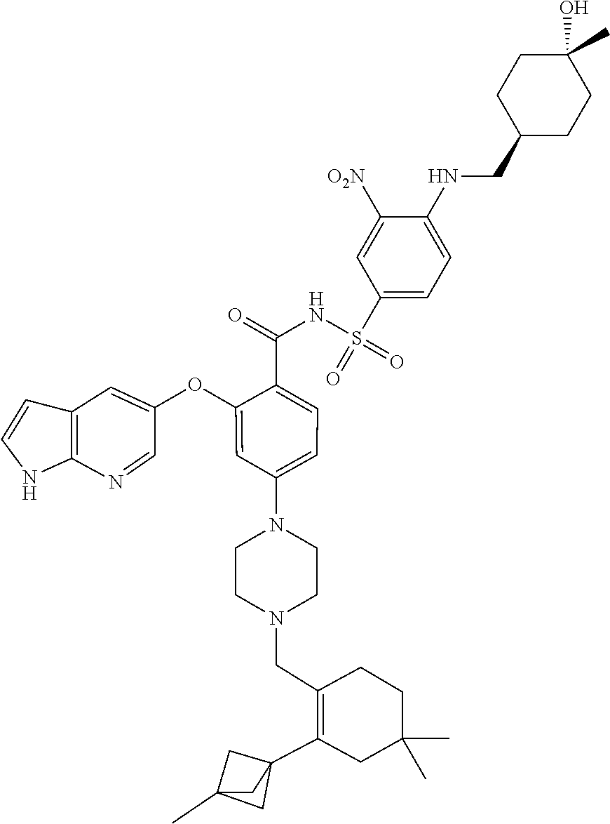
C12=C(N=CC(OC3=CC(N4CCN(CC5=C(C67CC(C)(C6)C7)CC(C)(C)CC5)CC4)=CC=C3C(=O)NS(C3=CC=C(NCC4CCC(O)(C)CC4)C([O2N])=C3)(=O)=O)=C1)NC=C2
